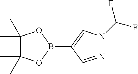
C1(C)(C)C(C)(C)OB(C2=CN(C(F)F)N=C2)O1
